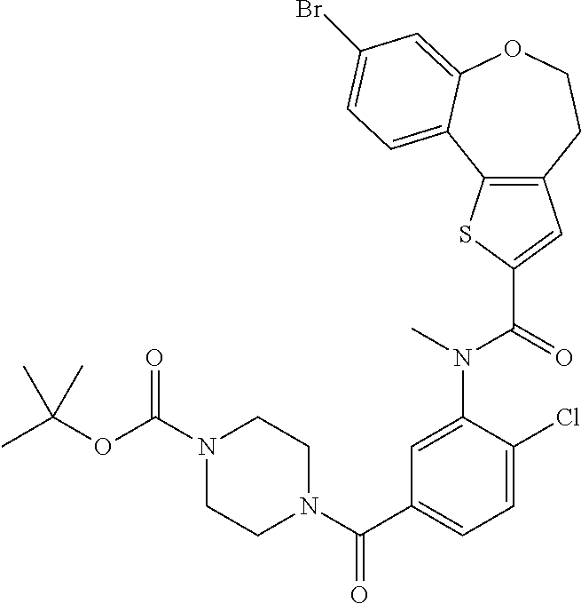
C12=C(CCOC3=CC(Br)=CC=C13)C=C(C(N(C1=CC(C(N3CCN(C(OC(C)(C)C)=O)CC3)=O)=CC=C1Cl)C)=O)S2
